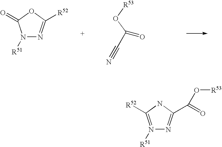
O=C(O[R53])C#N.N1([R51])N=C([R52])OC1=O.N1([R51])=C([R52])NC(C(=O)O[R53])=N1
